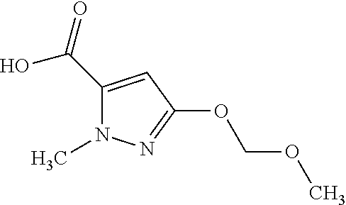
C1(C(O)=O)=CC(OCOC)=NN1C
